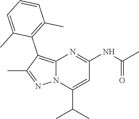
C12=C(C3=C(C)C=CC=C3C)C(C)=NN1C(C(C)C)=CC(NC(=O)C)=N2
